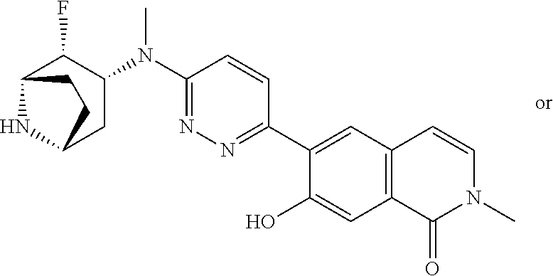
C1(N(C2=NN=C(C3=CC4=C(C=C3O)C(=O)N(C)C=C4)C=C2)C)C(F)C2NC(C1)CC2
